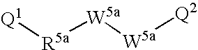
[Q1][R5a][W5a][W5a][Q2]
